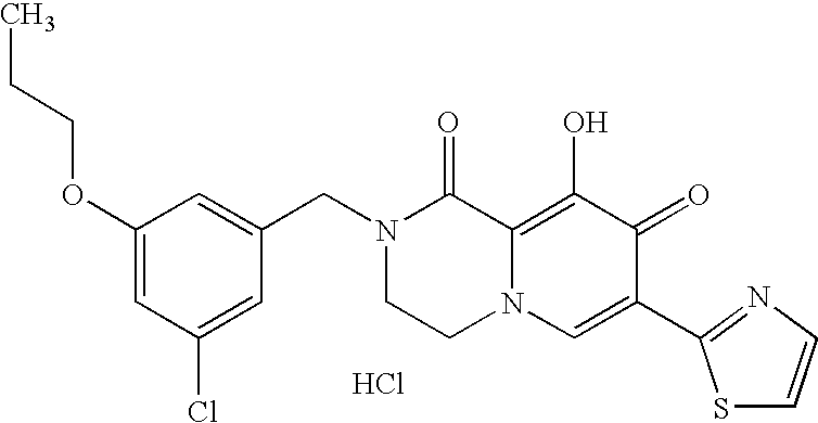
Cl.C1=C(CN2CCN3C(=C(O)C(=O)C(C4=NC=CS4)=C3)C2=O)C=C(Cl)C=C1OCCC
